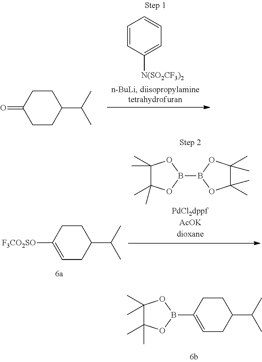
C1CC(=O)CCC1C(C)C.C1=CC([N(SO2CF3)2])=CC=C1.C1CC([F3CO2SO])=CCC1C(C)C.C1(C)(C)C(C)(C)OB(B2OC(C)(C)C(C)(C)O2)O1.C1CC(B2OC(C)(C)C(C)(C)O2)=CCC1C(C)C
